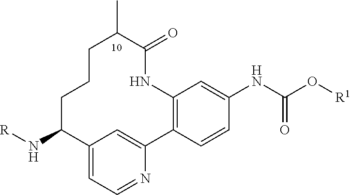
[R]NC1C2=CC=NC(=C2)C2=C(NC(=O)C(C)CCC1)C=C(NC(O[R1])=O)C=C2
